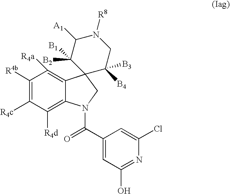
C1([R4b])=C([R4c])C([R4d])=C2C(=C1[R4a])C1(CN2C(C2=CC(O)=NC(Cl)=C2)=O)C([B4])([B3])CN([R8])C([A1])C1([B1])[B2]
